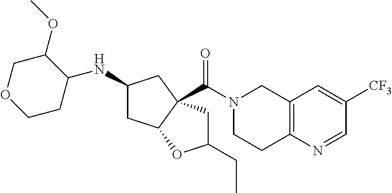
C1OCCC(NC2CC3C(C(N4CCC5=C(C4)C=C([CF3])C=N5)=O)(C2)CC(CC)O3)C1OC
